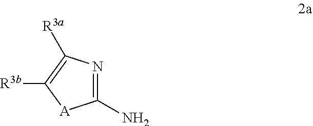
N1=C(N)[A]C([R3b])=C1[R3a]
